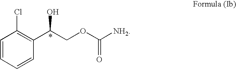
C1=CC=CC(C(COC([NH2])=O)O)=C1Cl
